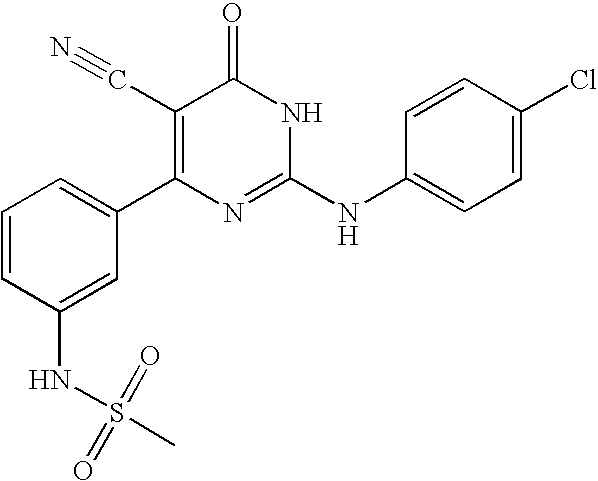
C1(NS(C)(=O)=O)=CC(C2=C(C#N)C(=O)NC(NC3=CC=C(Cl)C=C3)=N2)=CC=C1
